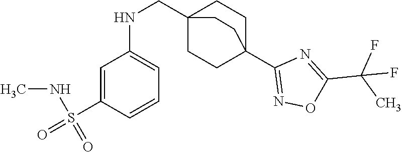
N(CC12CCC(C3=NOC(C(C)(F)F)=N3)(CC1)CC2)C1=CC=CC(S(=O)(NC)=O)=C1
